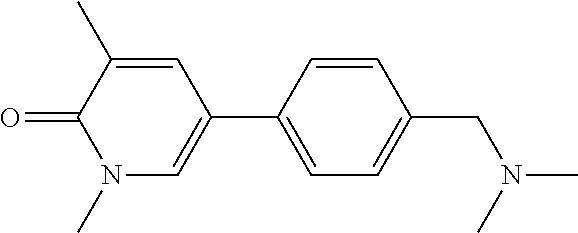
O=C1C(C)=CC(C2=CC=C(CN(C)C)C=C2)=CN1C
